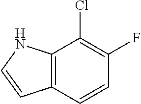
C12=C(C=CC(F)=C1Cl)C=CN2
